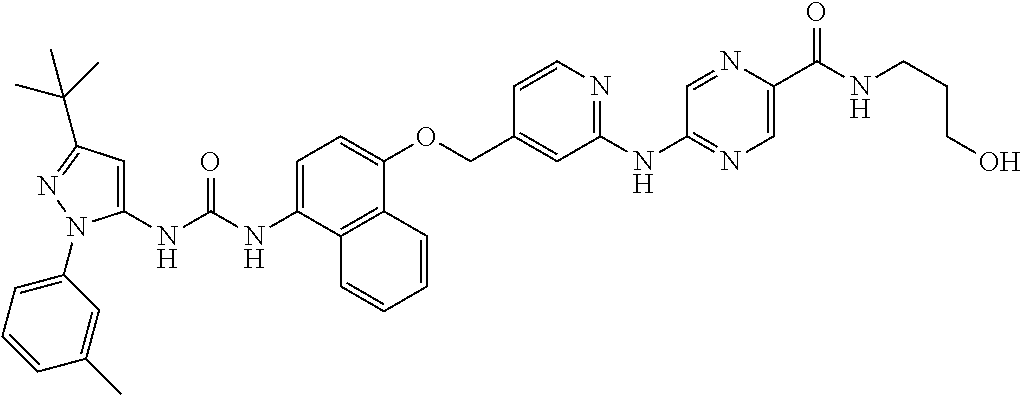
C1=C(NC(NC2=CC(C(C)(C)C)=NN2C2=CC=CC(C)=C2)=O)C2=C(C(OCC3=CC(NC4=NC=C(C(NCCCO)=O)N=C4)=NC=C3)=C1)C=CC=C2
